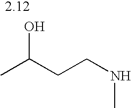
CC(CCNC)O
